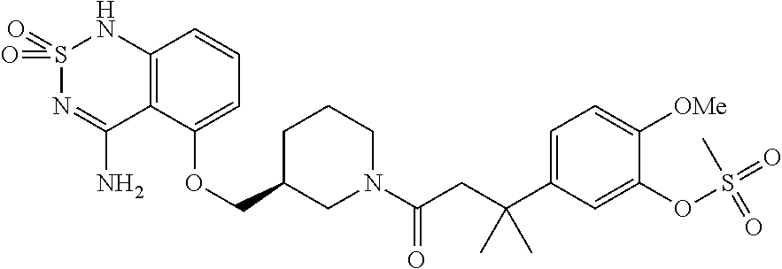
C12=C(C(OCC3CN(C(CC(C4=CC=C([OMe])C(OS(=O)(C)=O)=C4)(C)C)=O)CCC3)=CC=C1)C(N)=NS(=O)(=O)N2
